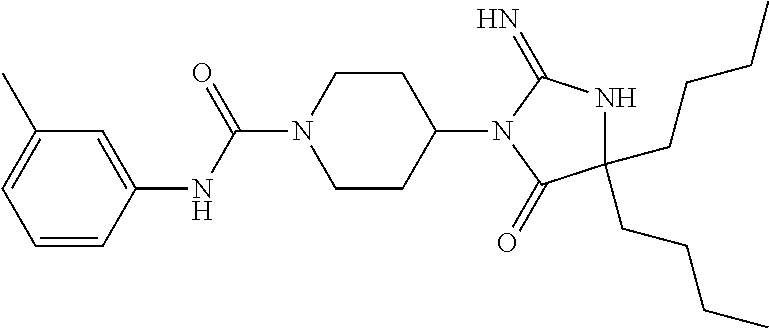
C1(CCCC)(CCCC)NC(=N)N(C2CCN(C(=O)NC3=CC(C)=CC=C3)CC2)C1=O
